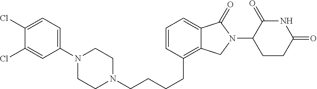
C(CCCC1=C2C(=CC=C1)C(=O)N(C1C(=O)NC(=O)CC1)C2)N1CCN(C2=CC=C(Cl)C(Cl)=C2)CC1
